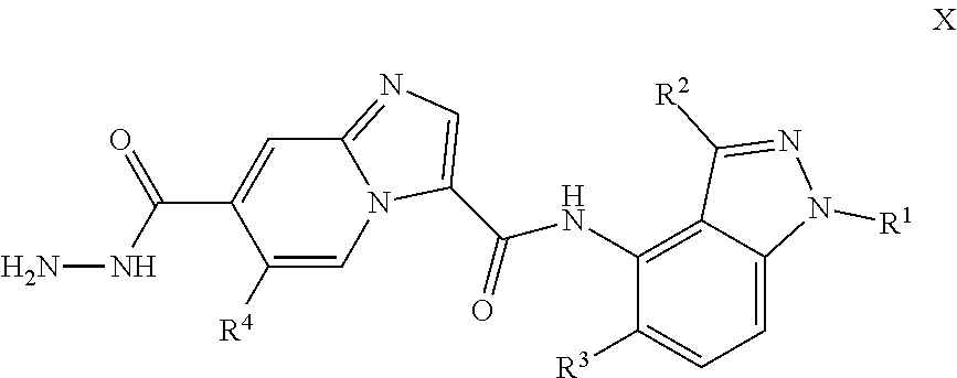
C12=NC=C(C(NC3=C4C(=CC=C3[R3])N([R1])N=C4[R2])=O)N1C=C([R4])C(C(NN)=O)=C2
